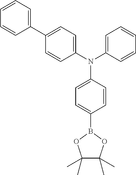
C1(C)(C)C(C)(C)OB(C2=CC=C(N(C3=CC=C(C4=CC=CC=C4)C=C3)C3=CC=CC=C3)C=C2)O1
